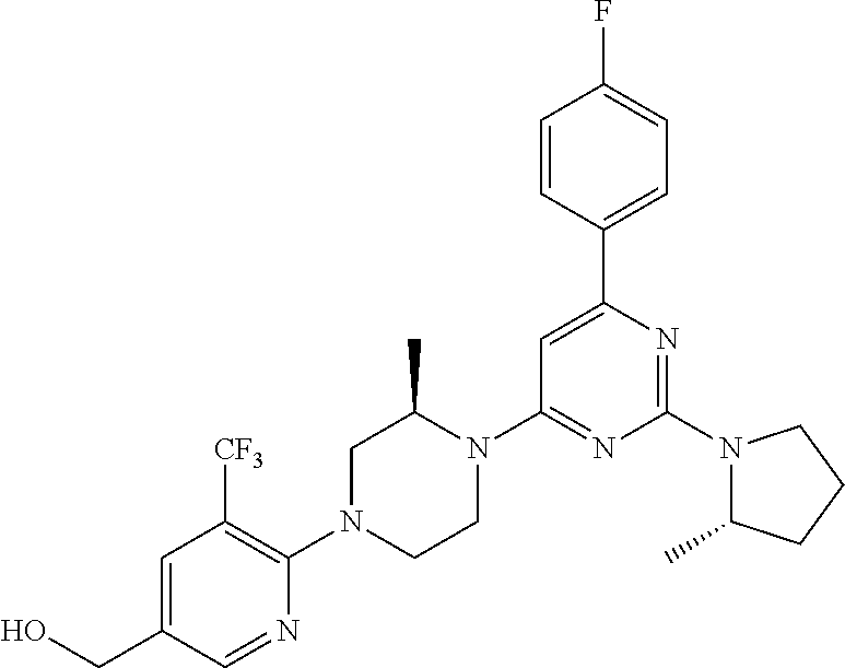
C1=C(CO)C=NC(N2CCN(C3=NC(N4C(C)CCC4)=NC(C4=CC=C(F)C=C4)=C3)C(C)C2)=C1[CF3]
